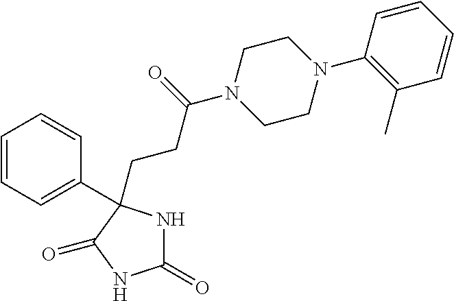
C1(=O)NC(CCC(N2CCN(C3=C(C)C=CC=C3)CC2)=O)(C2=CC=CC=C2)C(=O)N1
